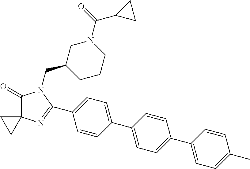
C1(=O)C2(N=C(C3=CC=C(C4=CC=C(C5=CC=C(C)C=C5)C=C4)C=C3)N1CC1CCCN(C(=O)C3CC3)C1)CC2
